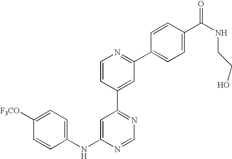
C1(NC2=CC(C3=CC(C4=CC=C(C(NCCO)=O)C=C4)=NC=C3)=NC=N2)=CC=C([F3CO])C=C1
